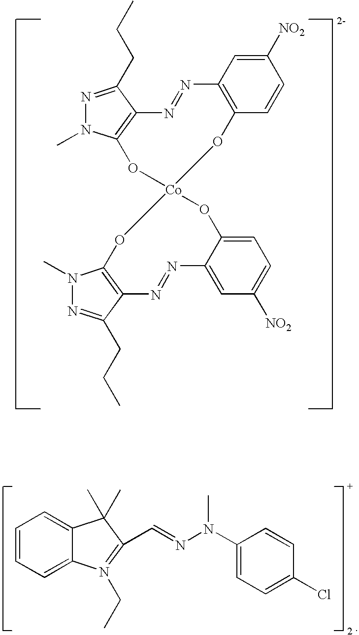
C1=CC=C2C(=C1)C(C)(C)C(C=NN(C1=CC=C(Cl)C=C1)C)=N2CC.N1=C(CCC)C2=C(N1C)O[Co]1(OC3=C(N=N2)C=C([NO2])C=C3)OC2=C(C(CCC)=NN2C)N=NC2=CC([NO2])=CC=C2O1
